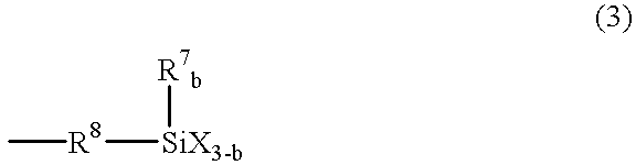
[R8]([SiX3-b][R7b])C
